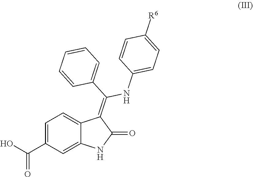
C1=C(C(O)=O)C=C2C(=C1)C(=C(C1=CC=CC=C1)NC1=CC=C([R6])C=C1)C(=O)N2
